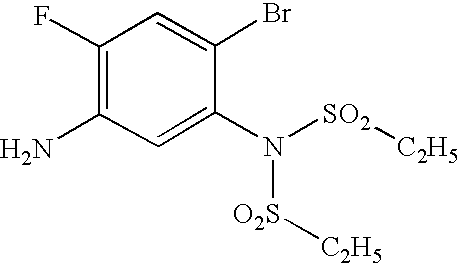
C1(N)=C(F)C=C(Br)C(N([SO2][C2H5])[O2S][C2H5])=C1
